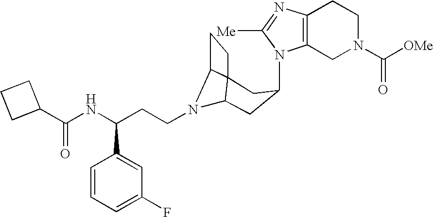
N1(C2CC3N(CCC(NC(C4CCC4)=O)C4=CC(F)=CC=C4)C4C3(CC4)C2)C2=C(N=C1[Me])CCN(C([OMe])=O)C2
